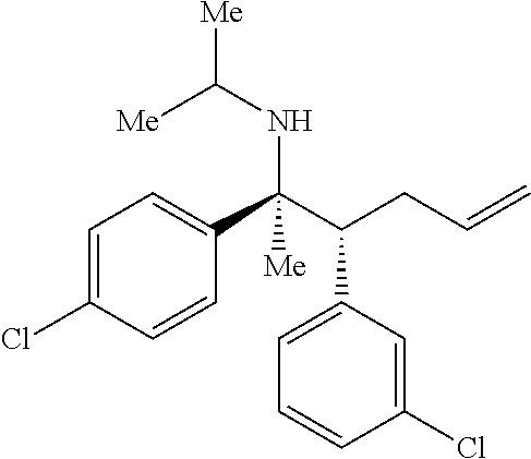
C1=C(Cl)C=CC(C(C(CC=C)C2=CC=CC(Cl)=C2)(NC([Me])[Me])[Me])=C1
